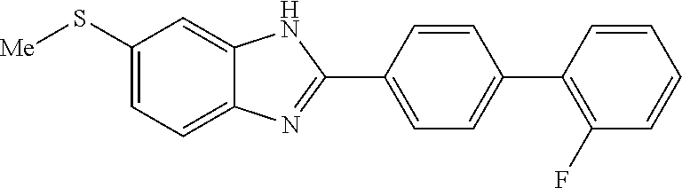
C1(S[Me])=CC=C2C(=C1)NC(C1=CC=C(C3=C(F)C=CC=C3)C=C1)=N2
